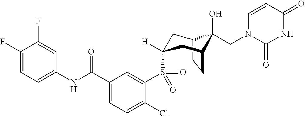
C1(F)=CC=C(NC(C2=CC=C(Cl)C(S(=O)(=O)C3([H])CC4C(O)(CN5C(=O)NC(=O)C=C5)C(CC4)C3)=C2)=O)C=C1F
